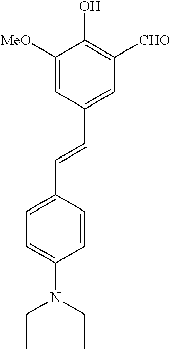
C1=C([MeO])C(O)=C([CHO])C=C1C=CC1=CC=C(N(CC)CC)C=C1
